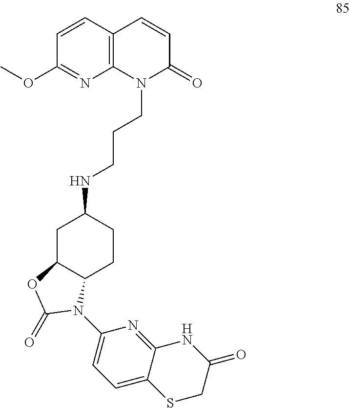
C(NC1CC2C(CC1)N(C1=CC=C3C(=N1)NC(=O)CS3)C(=O)O2)CCN1C(=O)C=CC2=C1N=C(OC)C=C2
